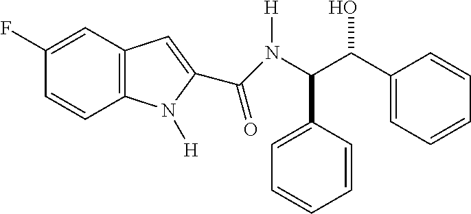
C1(F)=CC2=C(C=C1)N([H])C(C(=O)N(C(C(C1=CC=CC=C1)O)C1=CC=CC=C1)[H])=C2
